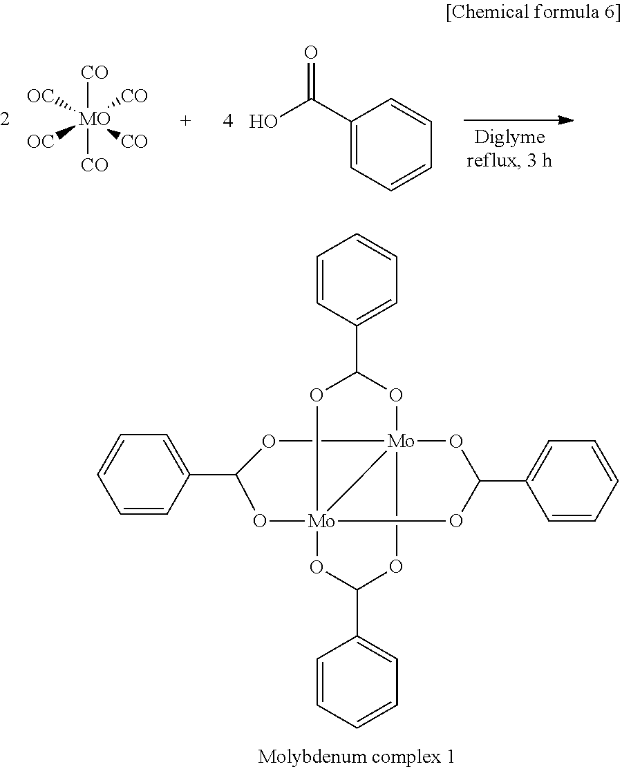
[CO][MO]([CO])([CO])([OC])([OC])[CO].C1(C(O)=O)=CC=CC=C1.C1=CC(C2O[Mo]345OC(C6=CC=CC=C6)O[Mo]3(O2)(OC(C2=CC=CC=C2)O4)OC(C2=CC=CC=C2)O5)=CC=C1
